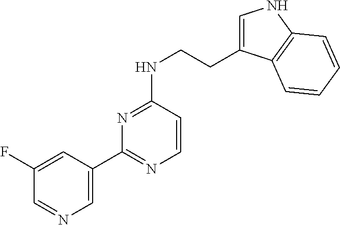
C1(C2=NC=CC(NCCC3=CNC4=C3C=CC=C4)=N2)=CN=CC(F)=C1
